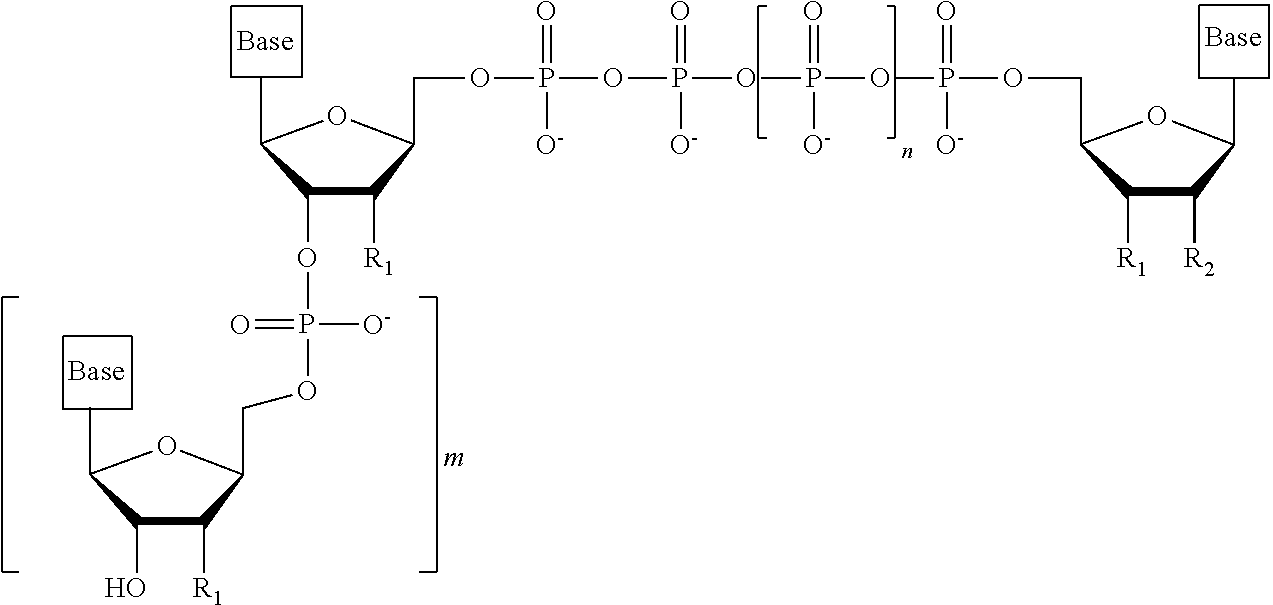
C1([R1])C([R2])C(C)OC1COP(OP(OP(OP(OCC1C([R1])C(OP(OCC2C([R1])C(O)C(C)O2)([O-])=O)C(C)O1)([O-])=O)([O-])=O)([O-])=O)([O-])=O
